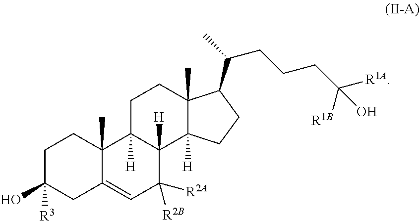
C1C(O)([R3])CC2=CC([R2A])([R2B])C3([H])C([H])(C2(C)C1)CCC1(C)C3([H])CCC1C(C)CCCC([R1A])([R1B])O
